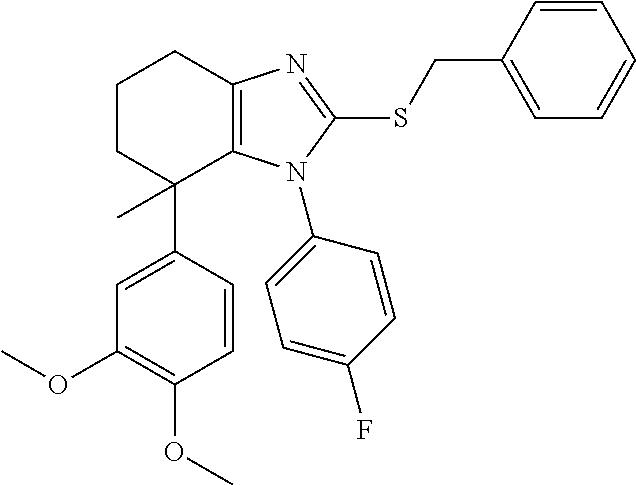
C1(OC)=C(OC)C=C(C2(C)C3=C(CCC2)N=C(SCC2=CC=CC=C2)N3C2=CC=C(F)C=C2)C=C1
